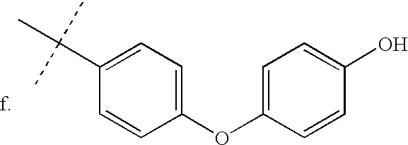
C1(C(C)(C)C)=CC=C(OC2=CC=C(O)C=C2)C=C1
